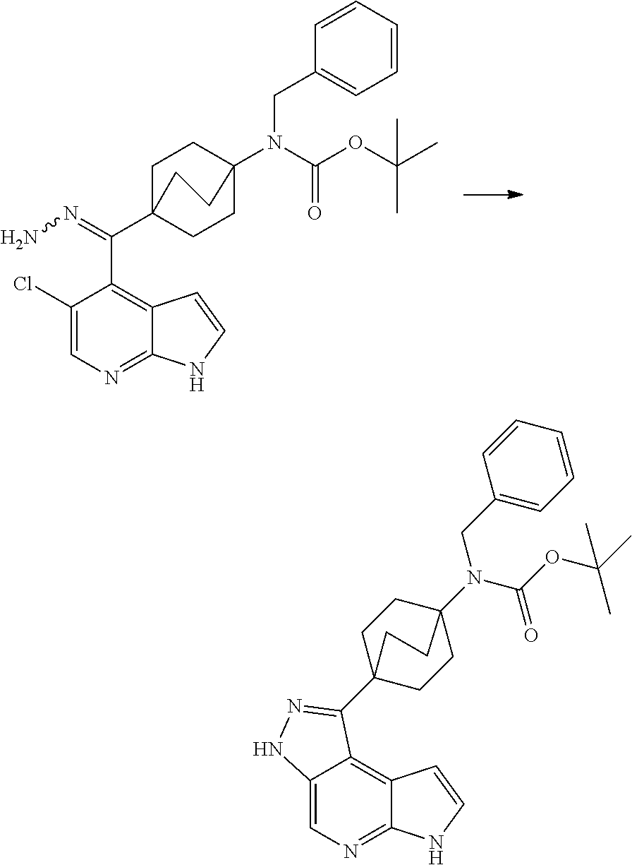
C1C2(C(=NN)C3=C4C(=NC=C3Cl)NC=C4)CCC(N(C(OC(C)(C)C)=O)CC3=CC=CC=C3)(C1)CC2.C12=CN=C3C(=C1C(C14CCC(N(C(OC(C)(C)C)=O)CC5=CC=CC=C5)(CC1)CC4)=NN2)C=CN3
